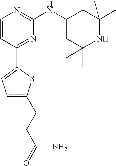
C1=CC(C2=CC=C(CCC(=O)N)S2)=NC(NC2CC(C)(C)NC(C)(C)C2)=N1
